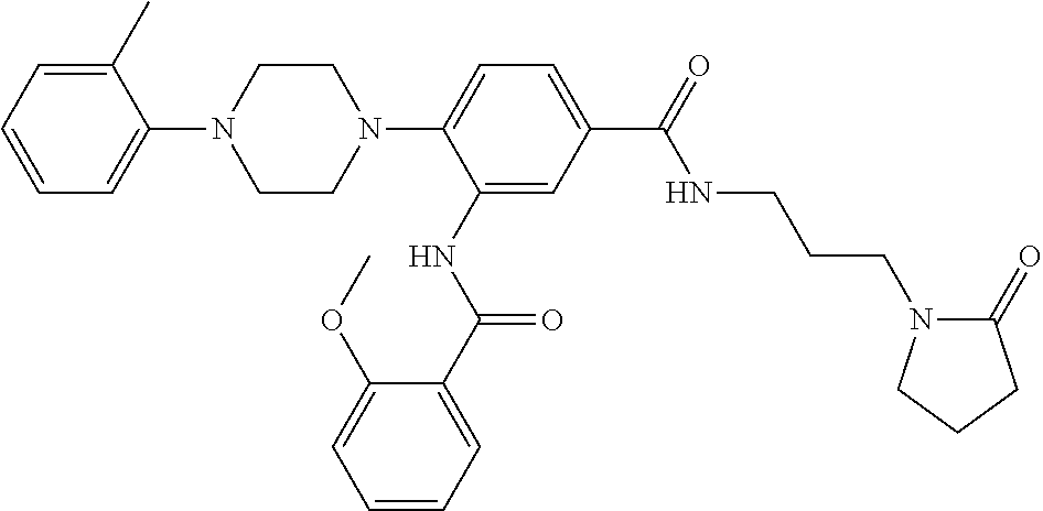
C1=C(C)C(N2CCN(C3=CC=C(C(NCCCN4C(=O)CCC4)=O)C=C3NC(=O)C3=CC=CC=C3OC)CC2)=CC=C1
